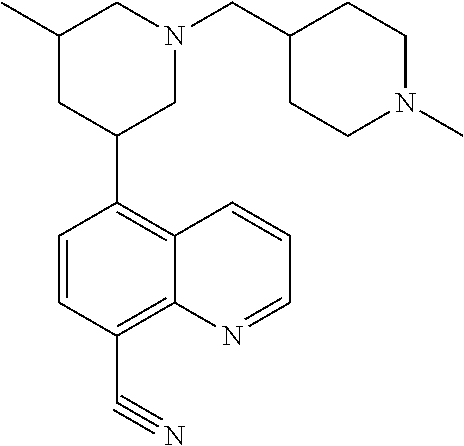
C1(C)CC(C2=C3C(=C(C#N)C=C2)N=CC=C3)CN(CC2CCN(C)CC2)C1
